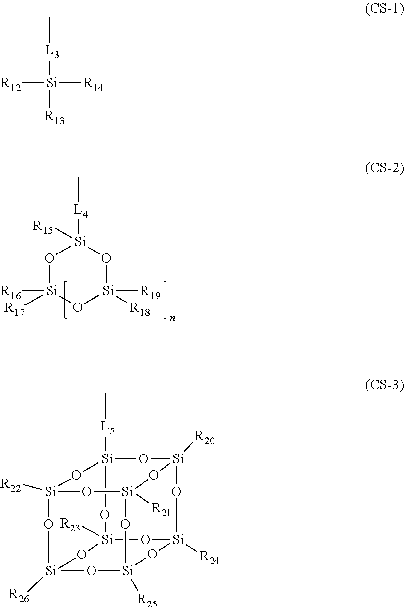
O1[Si]([R16])([R17])O[Si]([R18])([R19])O[Si]1([L4]C)[R15].[R12][Si]([R14])([L3]C)[R13].O1[Si]2([L5]C)O[Si]3([R22])O[Si]4([R26])O[Si]5([R25])O[Si]([R24])(O[Si]([R20])(O2)O[Si]([R21])(O3)O5)O[Si]1([R23])O4
